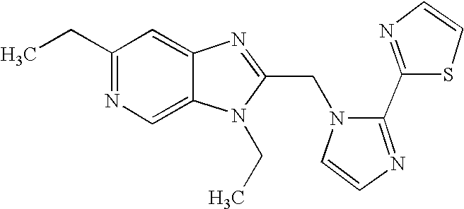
C12=CN=C(CC)C=C1N=C(CN1C=CN=C1C1=NC=CS1)N2CC
